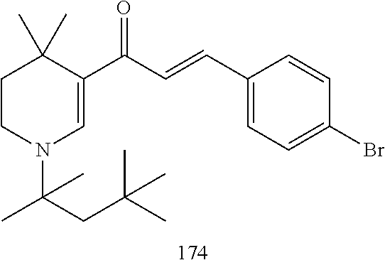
C1CN(C(CC(C)(C)C)(C)C)C=C(C(C=CC2=CC=C(Br)C=C2)=O)C1(C)C
